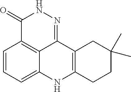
C1=CC=C2C3=C1C(=O)NN=C3C1=C(N2)CCC(C)(C)C1
